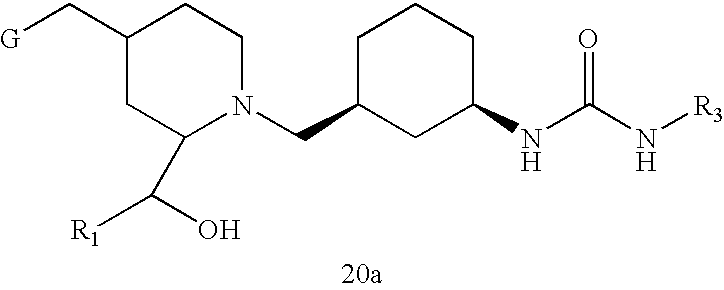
[G]CC1CC(C([R1])O)N(CC2CC(NC(N[R3])=O)CCC2)CC1
